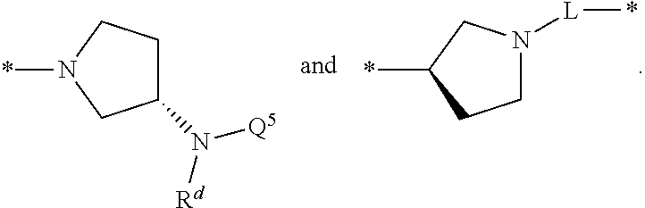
*N1CC(N([Q5])[Rd])CC1.*C1CCN([L]*)C1
